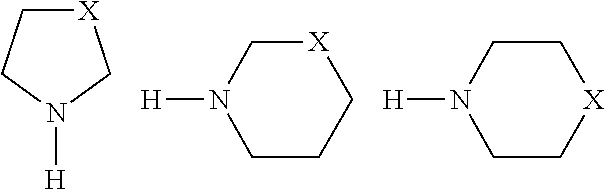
[X]1CCN([H])C1.[H]N1CCC[X]C1.[H]N1CC[X]CC1
